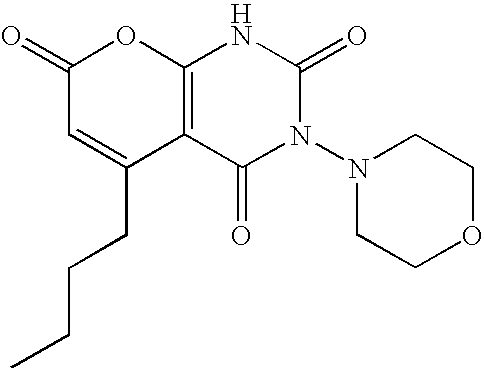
C12=C(C(=O)N(N3CCOCC3)C(=O)N1)C(CCCC)=CC(=O)O2
